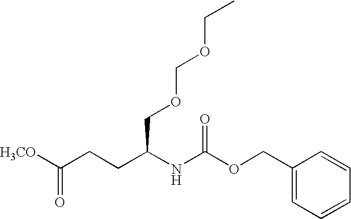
[H3CO]C(CCC(NC(OCC1=CC=CC=C1)=O)COCOCC)=O
